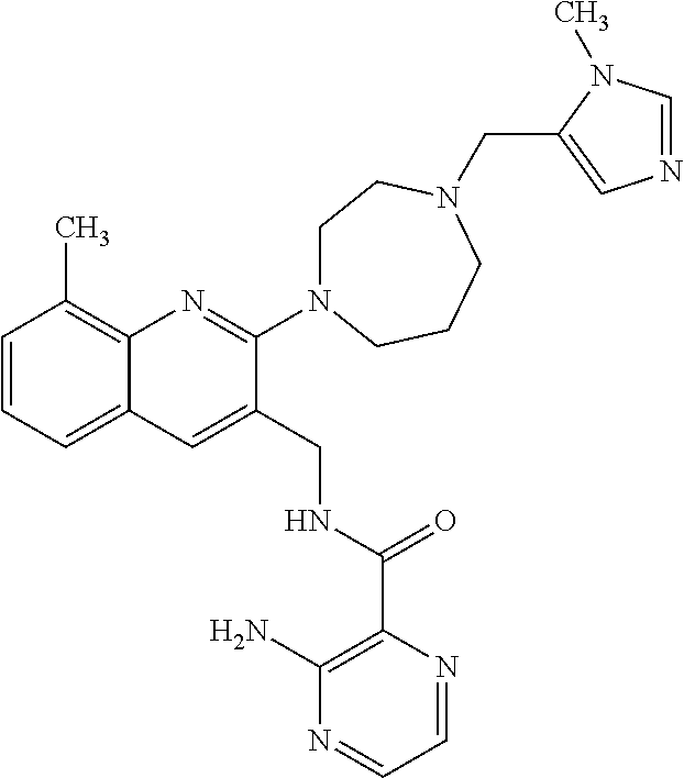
C1=CC=C2C(=C1C)N=C(N1CCN(CC3=CN=CN3C)CCC1)C(CNC(C1=C(N)N=CC=N1)=O)=C2
